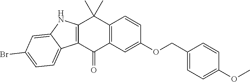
C12=C(C=C(OCC3=CC=C(OC)C=C3)C=C1)C(=O)C1=C(C2(C)C)NC2=CC(Br)=CC=C12
